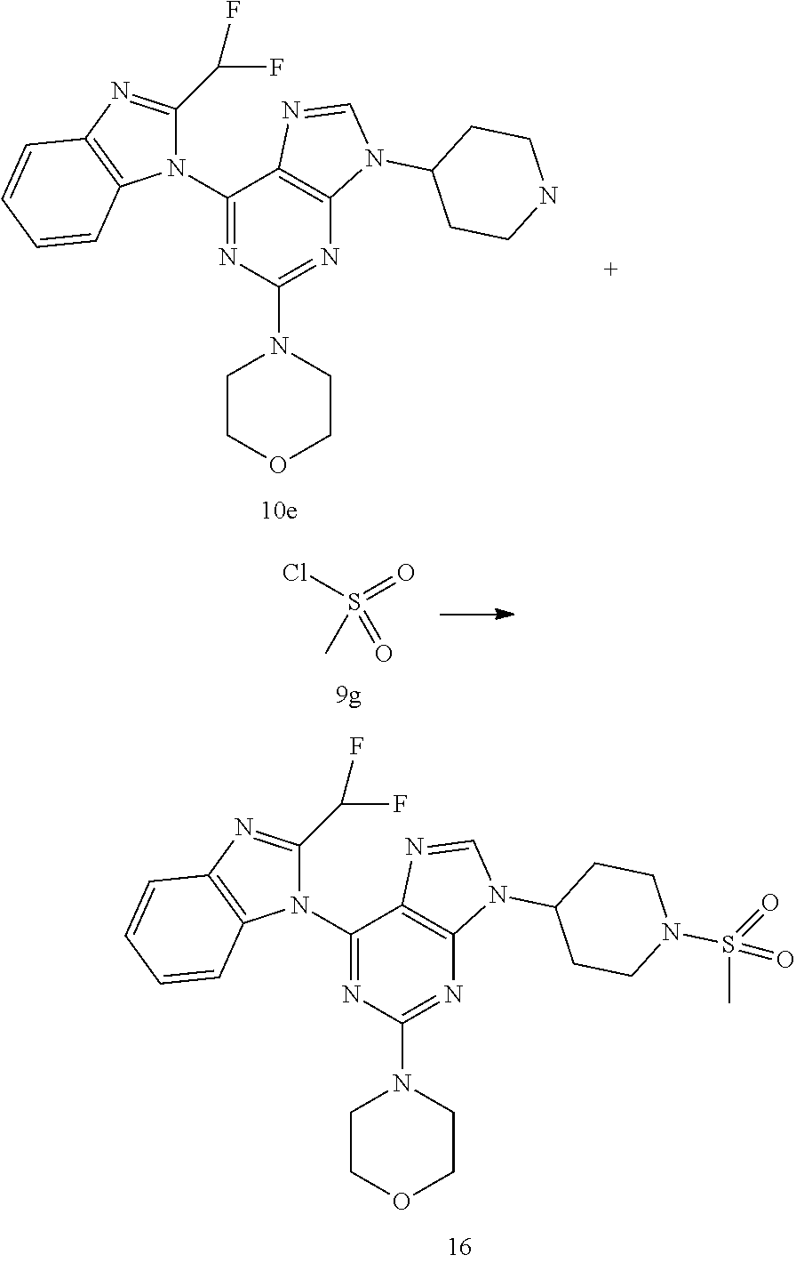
C1(N2C(C(F)F)=NC3=C2C=CC=C3)=NC(N2CCOCC2)=NC2=C1N=CN2C1CCN(S(C)(=O)=O)CC1.C1(N2C(C(F)F)=NC3=C2C=CC=C3)=NC(N2CCOCC2)=NC2=C1N=CN2C1CCNCC1.S(=O)(Cl)(C)=O
